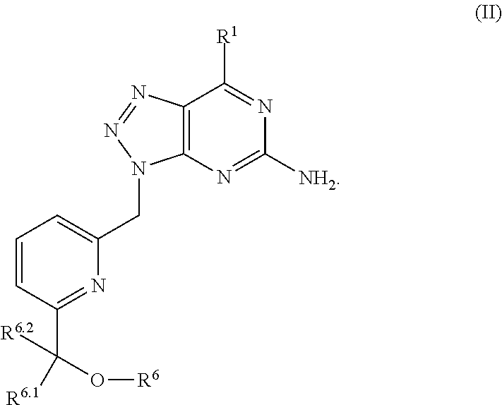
C12=C(N=C([NH2])N=C1[R1])N(CC1=CC=CC(C(O[R6])([R6.1])[R6.2])=N1)N=N2
